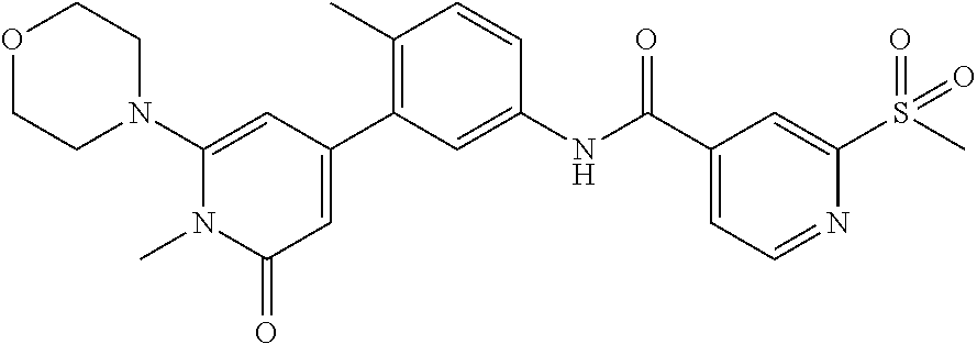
O1CCN(C2=CC(C3=C(C)C=CC(NC(C4=CC=NC(S(C)(=O)=O)=C4)=O)=C3)=CC(=O)N2C)CC1
